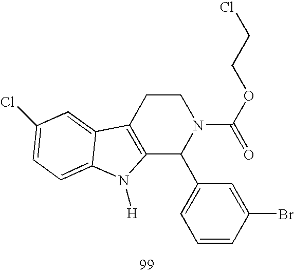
C12=C(CCN(C(=O)OCCCl)C1C1=CC=CC(Br)=C1)C1=CC(Cl)=CC=C1N2[H]
